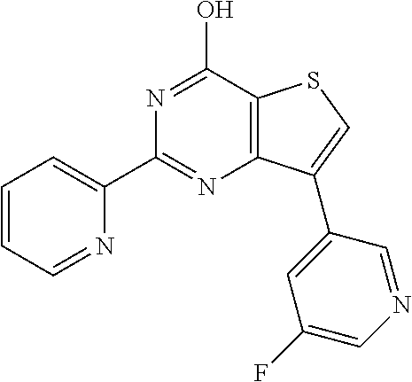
N1=C(C2=CC=CC=N2)N=C(O)C2=C1C(C1=CC(F)=CN=C1)=CS2
